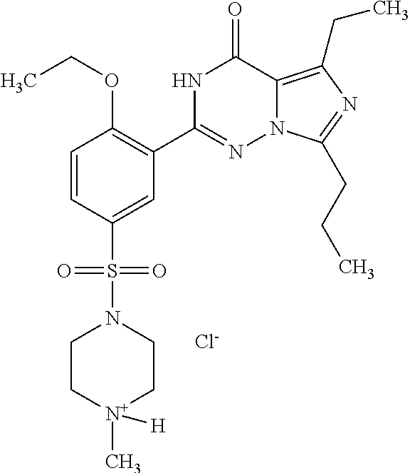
C1=CC(S(N2CC[N+](C)([H])CC2)(=O)=O)=CC(C2=NN3C(=C(CC)N=C3CCC)C(=O)N2)=C1OCC.[Cl-]
